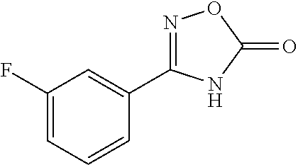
C1(F)=CC=CC(C2=NOC(=O)N2)=C1
